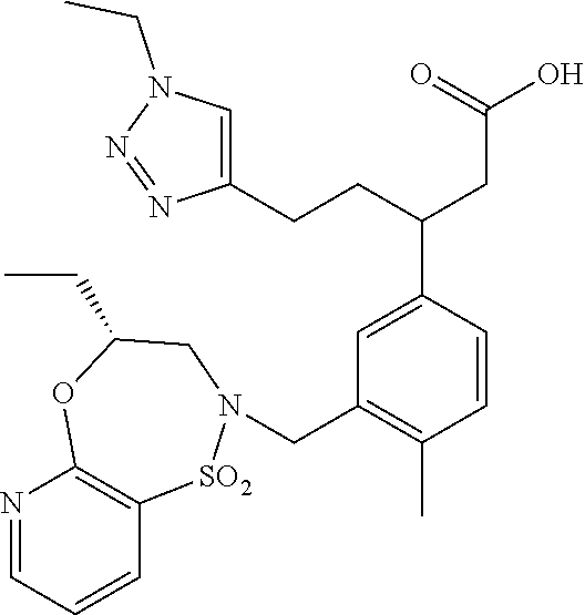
C1(CCC(CC(O)=O)C2=CC(CN3[SO2]C4=C(N=CC=C4)OC(CC)C3)=C(C)C=C2)=CN(CC)N=N1
